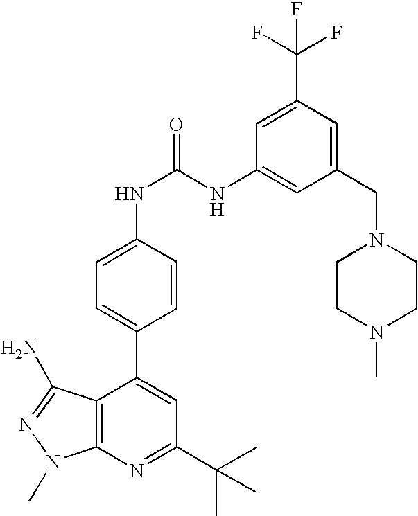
C1(C(C)(C)C)=NC2=C(C(C3=CC=C(NC(=O)NC4=CC(CN5CCN(C)CC5)=CC(C(F)(F)F)=C4)C=C3)=C1)C(N)=NN2C
